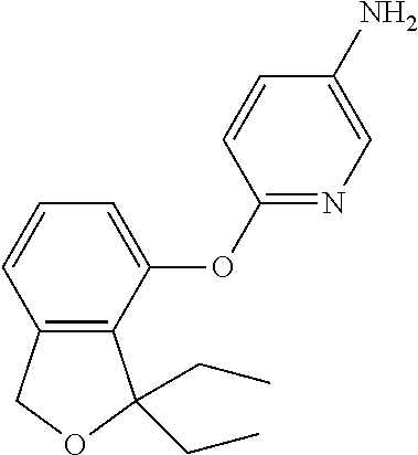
C12=C(C(OC3=NC=C(N)C=C3)=CC=C1)C(CC)(CC)OC2
